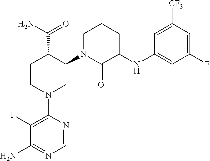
C1CN(C2=C(F)C(N)=NC=N2)CC(N2CCCC(NC3=CC(F)=CC([CF3])=C3)C2=O)C1C(N)=O
